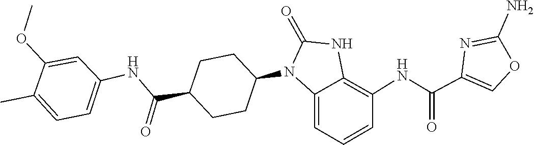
O=C1NC2=C(NC(C3=COC(N)=N3)=O)C=CC=C2N1C1CCC(C(NC2=CC=C(C)C(OC)=C2)=O)CC1
